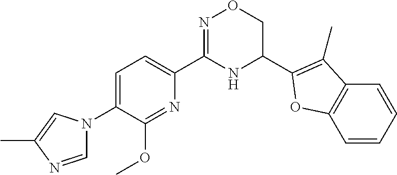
C1=C(N2C=NC(C)=C2)C(OC)=NC(C2=NOCC(C3=C(C)C4=C(C=CC=C4)O3)N2)=C1
